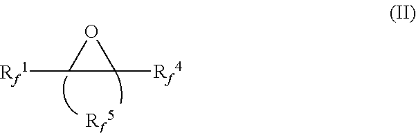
C1([Rf1])C([Rf4])O1
